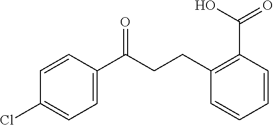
C1=CC(C(CCC2=C(C(=O)O)C=CC=C2)=O)=CC=C1Cl
